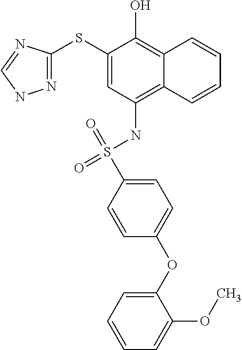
N1=C(SC2=CC(NS(=O)(C3=CC=C(OC4=CC=CC=C4OC)C=C3)=O)=C3C(=C2O)C=CC=C3)N=CN1
